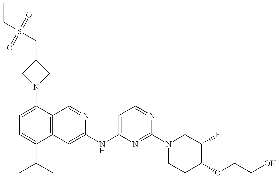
C1=C(N2CC(CS(CC)(=O)=O)C2)C2=C(C(C(C)C)=C1)C=C(NC1=CC=NC(N3CCC(OCCO)C(F)C3)=N1)N=C2
